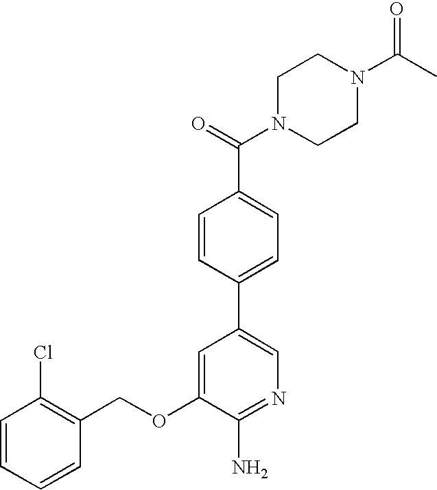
C1=CC=CC(COC2=CC(C3=CC=C(C(=O)N4CCN(C(C)=O)CC4)C=C3)=CN=C2N)=C1Cl
